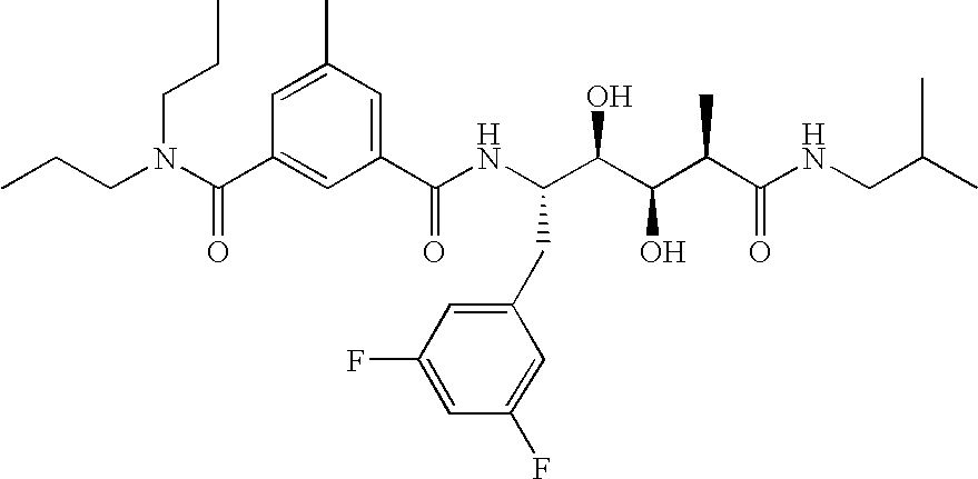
CCCN(C(C1=CC(C(NC(C(C(C(C(NCC(C)C)=O)C)O)O)CC2=CC(F)=CC(F)=C2)=O)=CC(C)=C1)=O)CCC
